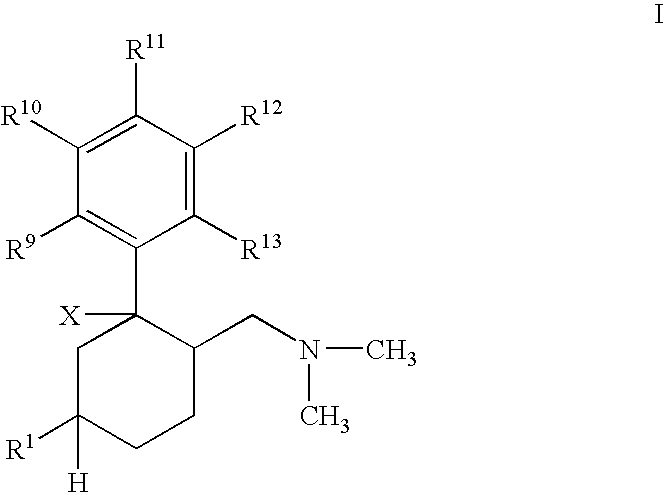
C1([R10])=C([R11])C([R12])=C([R13])C(C2([X])CC([R1])([H])CCC2CN(C)C)=C1[R9]
